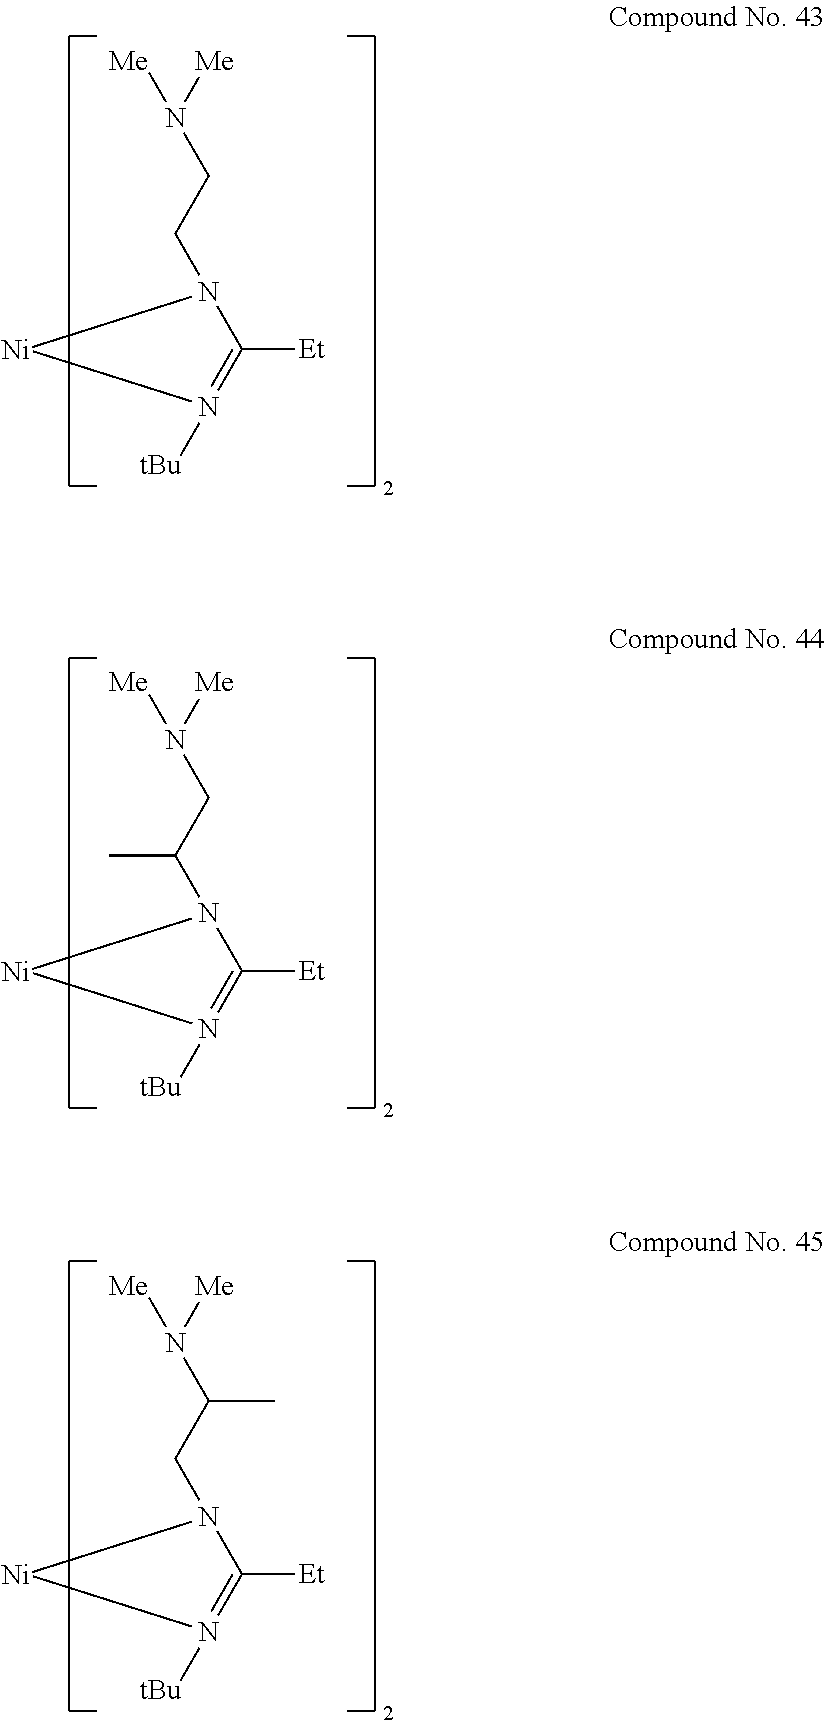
[Me]N([Me])CCN1C([Et])=N([tBu])[Ni]1.[Me]N([Me])CC(N1C([Et])=N([tBu])[Ni]1)C.[Me]N([Me])C(CN1C([Et])=N([tBu])[Ni]1)C
